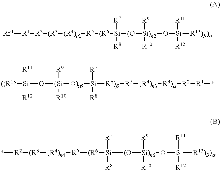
[Rf1][R1][R2][(R3][(R4)n1][R5][(R6][Si]([(O][Si)n2]([R9])([R10])O[Si]([R13)b)a])([R11])[R12])([R7])[R8].[((R13][Si](O[(Si]([O)n5][Si]([R6)b][R5][(R4)n3][R3)a][R2][R1]*)([R7])[R8])([R9])[R10])([R11])[R12].*[R2][(R3][(R4)n4][R5][(R6][Si]([(O][Si)n6]([R9])([R10])O[Si]([R13)b)a])([R11])[R12])([R7])[R8]
